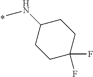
C1(NC)CCC(F)(F)CC1
